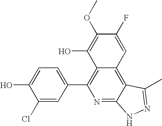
C1(Cl)=CC(C2=C3C(=C4C(=N2)NN=C4C)C=C(F)C(OC)=C3O)=CC=C1O
